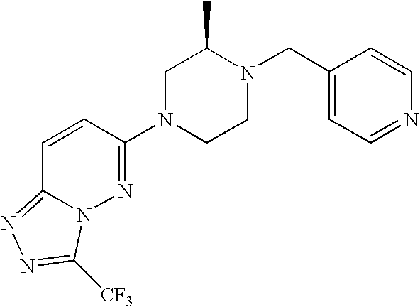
C1=CC(N2CCN(CC3=CC=NC=C3)C(C)C2)=NN2C1=NN=C2[CF3]
